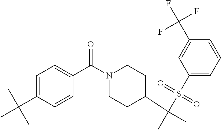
C1=C(C(C)(C)C)C=CC(C(N2CCC(C(S(C3=CC=CC(C(F)(F)F)=C3)(=O)=O)(C)C)CC2)=O)=C1
